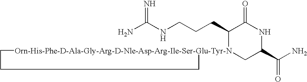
NC(NCCCC1[Orn-His-Phe-D-Ala-Gly-Arg-D-Nle-Asp-Arg-Ile-Ser-Glu-Tyr-N]2(CC(C(N)=O)NC1=O)CCC2)=N
